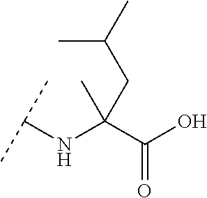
CC(C(O)=O)(NC(C)C)CC(C)C
